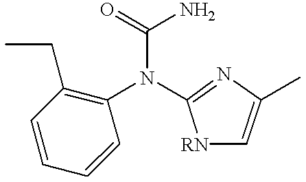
C1=CC(CC)=C(N(C(=O)N)C2=NC(C)=C[RN]2)C=C1
